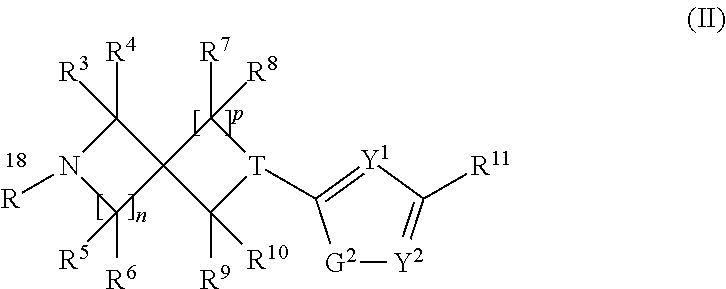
[R]N1C([R6])([R5])C2(C1([R4])[R3])C([R9])([R10])[T](C1=[Y1]C([R11])=[Y2][G2]1)C2([R7])[R8]
